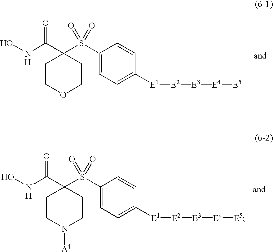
ONC(C1(S(C2=CC=C([E1][E2][E3][E4][E5])C=C2)(=O)=O)CCOCC1)=O.[H].ONC(C1(S(C2=CC=C([E1][E2][E3][E4][E5])C=C2)(=O)=O)CCN([A4])CC1)=O.[H]
